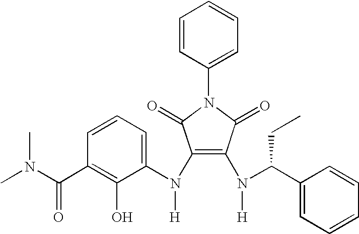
C1=CC(C(N(C)C)=O)=C(O)C(N(C2=C(N([H])C(C3=CC=CC=C3)CC)C(=O)N(C3=CC=CC=C3)C2=O)[H])=C1
